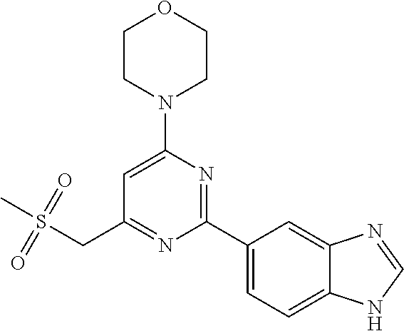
C1CN(C2=CC(CS(C)(=O)=O)=NC(C3=CC=C4C(=C3)N=CN4)=N2)CCO1
